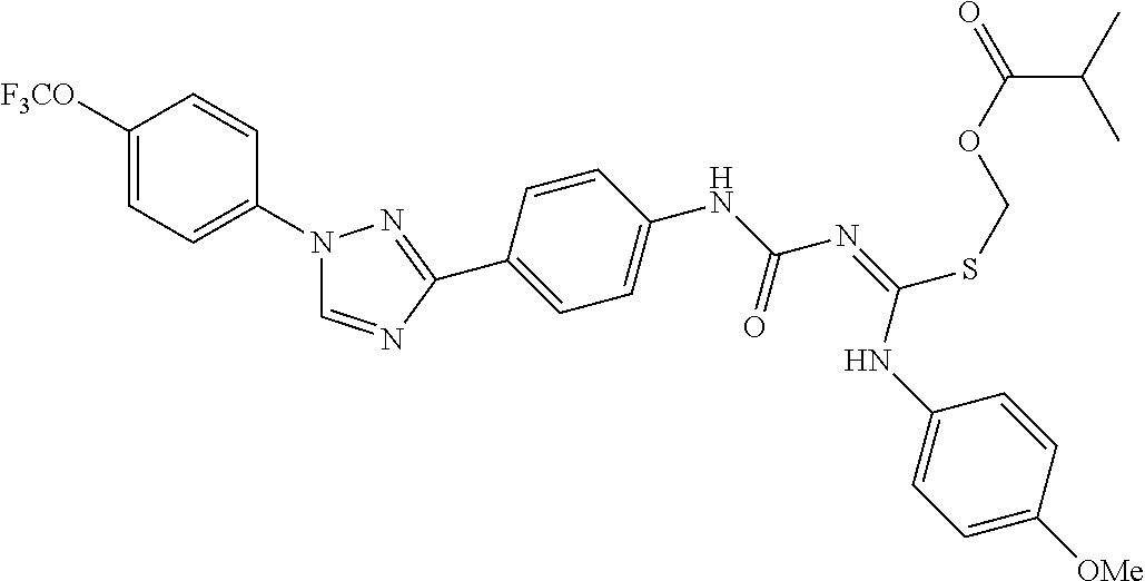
C1([F3CO])=CC=C(N2C=NC(C3=CC=C(NC(N=C(NC4=CC=C([OMe])C=C4)SCOC(C(C)C)=O)=O)C=C3)=N2)C=C1
